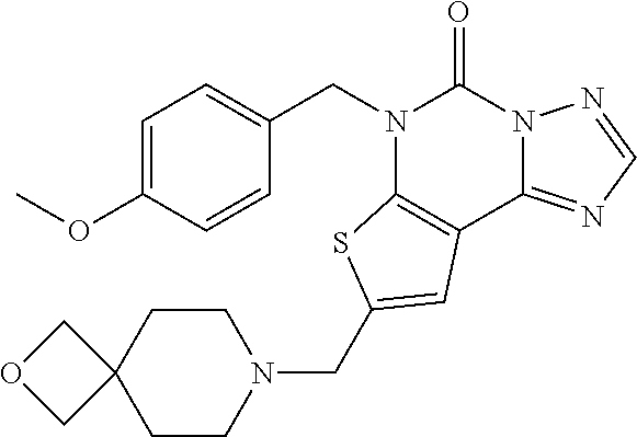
C1=C(OC)C=CC(CN2C3=C(C4=NC=NN4C2=O)C=C(CN2CCC4(COC4)CC2)S3)=C1
